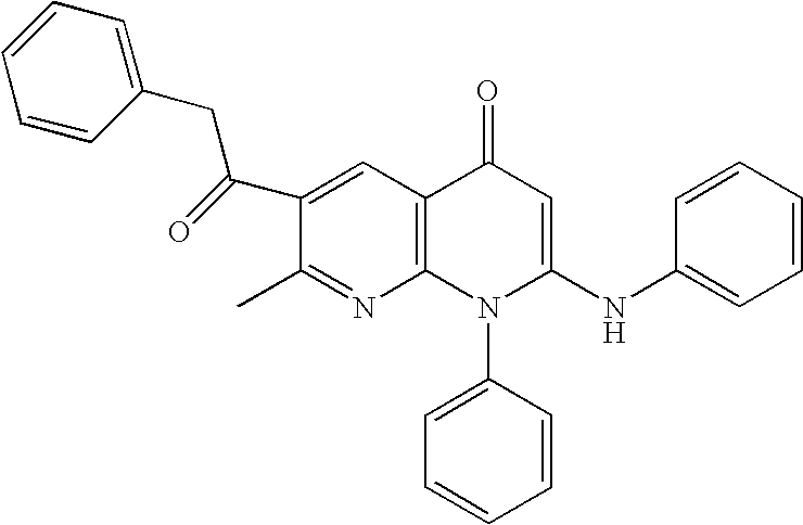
C1(C)=NC2=C(C=C1C(CC1=CC=CC=C1)=O)C(=O)C=C(NC1=CC=CC=C1)N2C1=CC=CC=C1
